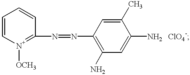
N(C1=C(N)C=C(N)C(C)=C1)=NC1=[N+]([OCH3])C=CC=C1.[ClO4-]
